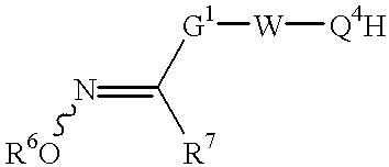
N(=C([R7])[G1][W][Q4H])[R6O]
